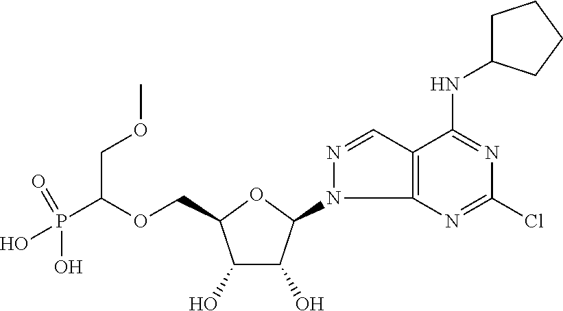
C(OCC1C(O)C(O)C(N2C3=C(C=N2)C(NC2CCCC2)=NC(Cl)=N3)O1)(P(O)(=O)O)COC
